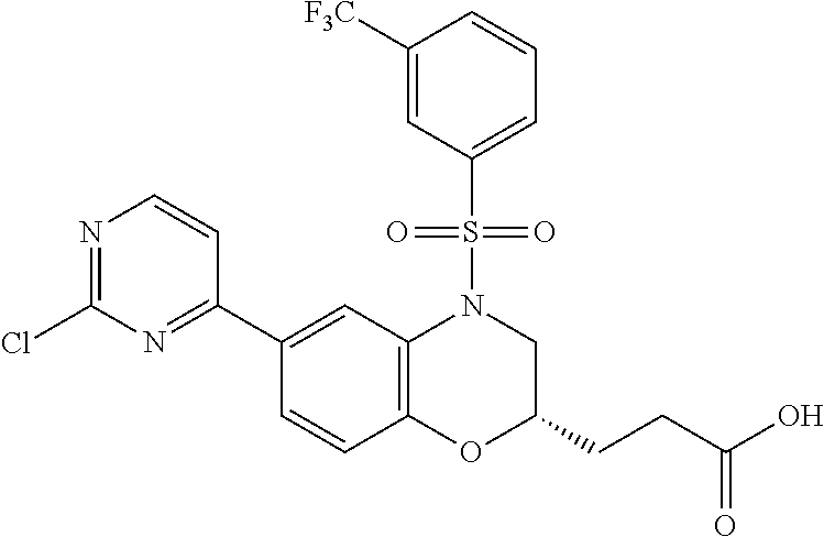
C1(C2=NC(Cl)=NC=C2)=CC2=C(C=C1)OC(CCC(O)=O)CN2S(C1=CC=CC([F3C])=C1)(=O)=O
